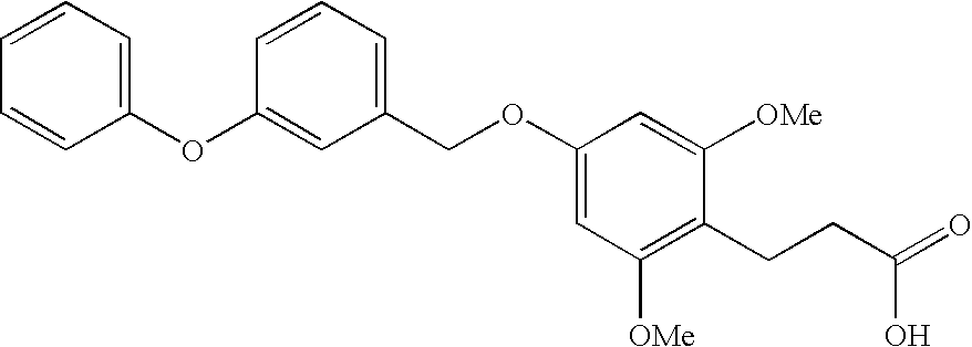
C1(OC2=CC(COC3=CC([OMe])=C(CCC(=O)O)C([OMe])=C3)=CC=C2)=CC=CC=C1
